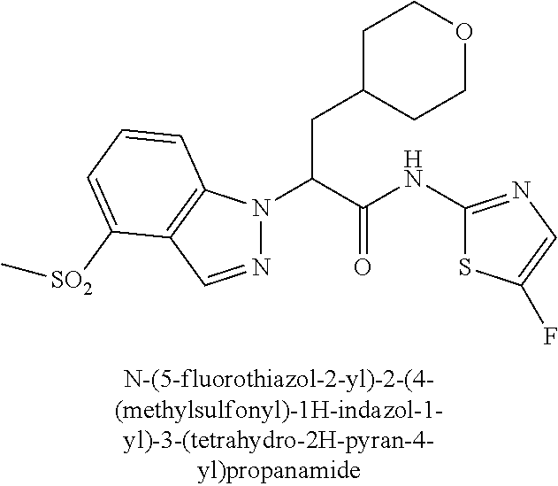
C1CC(CC(N2N=CC3=C2C=CC=C3[SO2]C)C(NC2=NC=C(F)S2)=O)CCO1
